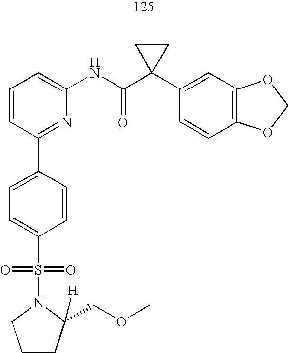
C1=CC(C2=CC=C(S(=O)(=O)N3C(COC)([H])CCC3)C=C2)=NC(NC(C2(C3=CC4=C(C=C3)OCO4)CC2)=O)=C1
